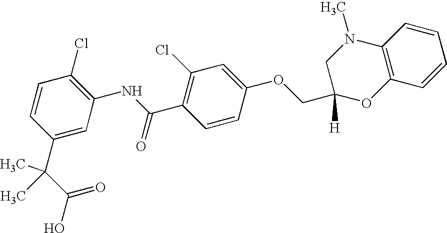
C12=C(C=CC=C1)OC(COC1=CC(Cl)=C(C(NC3=C(Cl)C=CC(C(C(O)=O)(C)C)=C3)=O)C=C1)([H])CN2C
